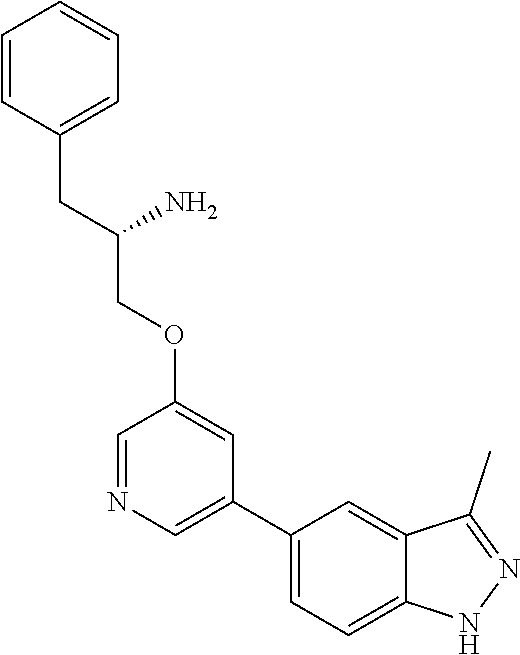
C1(C2=CN=CC(OCC(CC3=CC=CC=C3)N)=C2)=CC=C2C(=C1)C(C)=NN2
